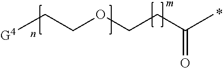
C(CC(C)=O)OCC[G4]
